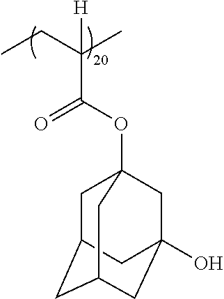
CCC(C)([H])C(OC12CC3CC(CC(O)(C1)C3)C2)=O
